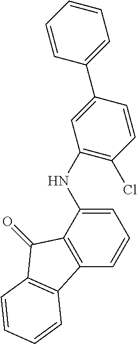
C1=C(NC2=C(Cl)C=CC(C3=CC=CC=C3)=C2)C2=C(C=C1)C1=C(C2=O)C=CC=C1
